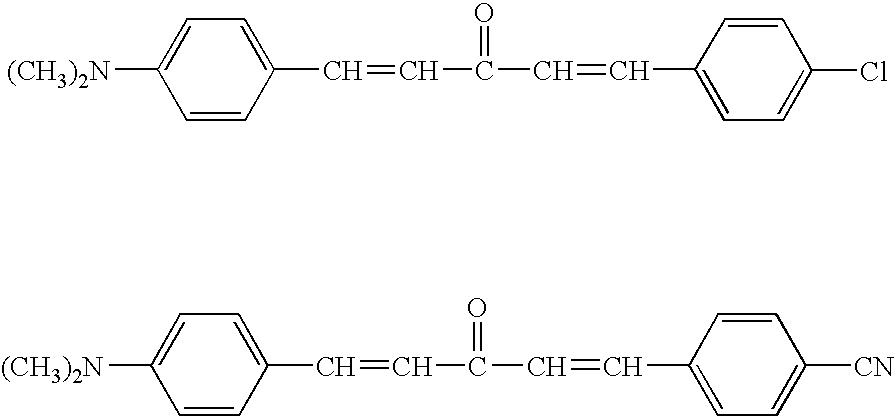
C1(Cl)=CC=C(C=CC(C=CC2=CC=C([(CH3)2N])C=C2)=O)C=C1.C1([CN])=CC=C(C=CC(C=CC2=CC=C([(CH3)2N])C=C2)=O)C=C1
